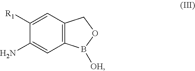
NC1=CC2=C(C=C1[R1])COB2[OH]
